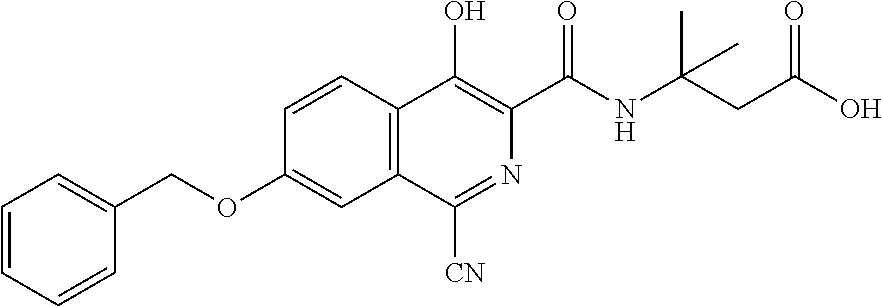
O(C1=CC2=C(C=C1)C(O)=C(C(NC(CC(O)=O)(C)C)=O)N=C2[CN])CC1=CC=CC=C1
